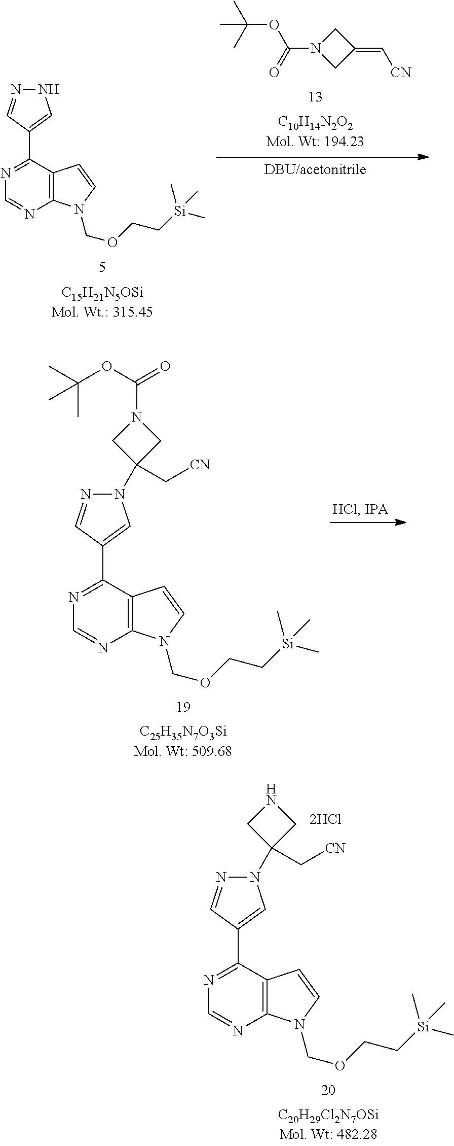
C1(C2=CNN=C2)=NC=NC2=C1C=CN2COCC[Si](C)(C)C.C1N(C(OC(C)(C)C)=O)CC1=C[CN].C1(C2=CN(C3(C[CN])CN(C(=O)OC(C)(C)C)C3)N=C2)=NC=NC2=C1C=CN2COCC[Si](C)(C)C.C1(C2=CN(C3(C[CN])CNC3)N=C2)=NC=NC2=C1C=CN2COCC[Si](C)(C)C
